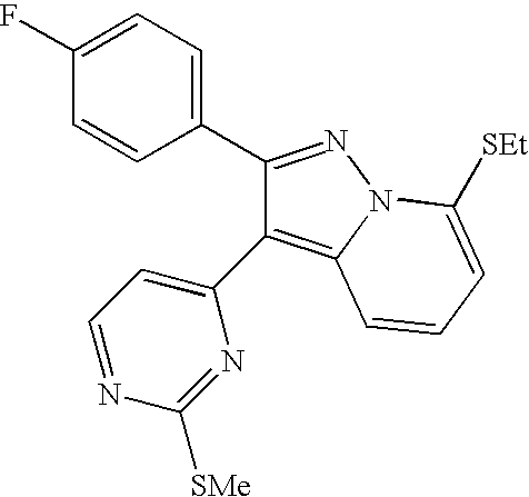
C1(C2=NN3C(=C2C2=CC=NC([SMe])=N2)C=CC=C3[SEt])=CC=C(F)C=C1
